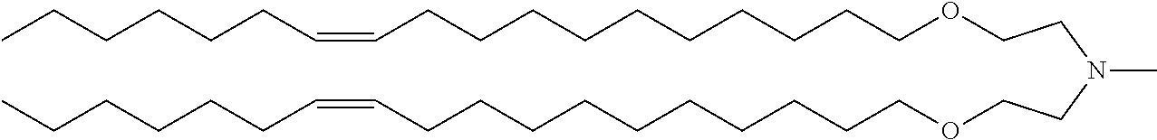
O(CCCCCCCCCCC=CCCCCCC)CCN(CCOCCCCCCCCCCC=CCCCCCC)C
